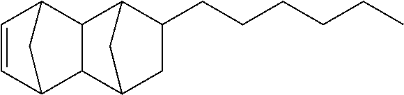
C1=CC2C3C(C1C2)C1C(CCCCCC)CC3C1
